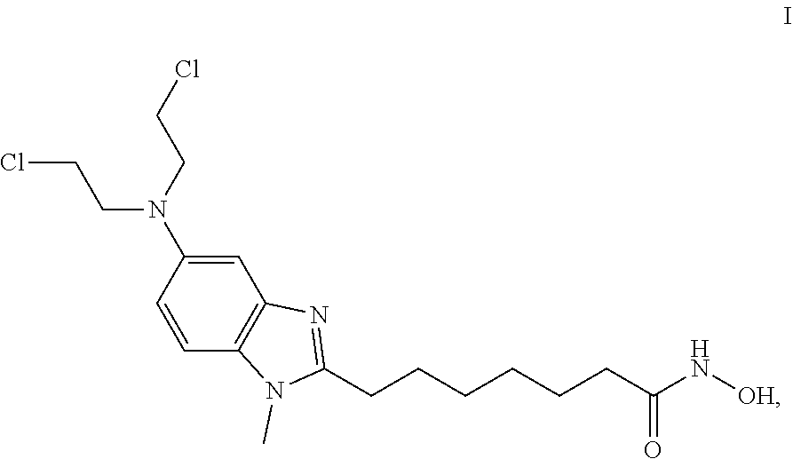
C1=C(N(CCCl)CCCl)C=CC2=C1N=C(CCCCCCC(N[OH])=O)N2C
